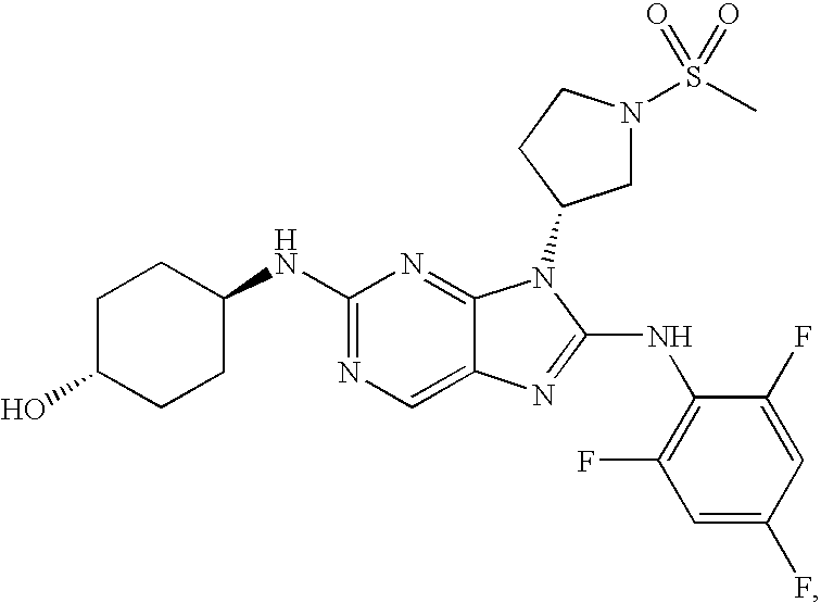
N1=C(NC2CCC(O)CC2)N=C2C(=C1)N=C(NC1=C(F)C=C(F)C=C1F)N2C1CN(S(C)(=O)=O)CC1
